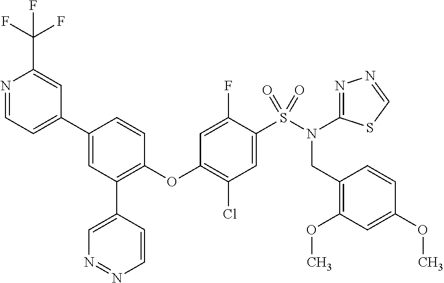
C(C1=CC(C2=CC(C3=CN=NC=C3)=C(OC3=C(Cl)C=C(S(N(C4=NN=CS4)CC4=C(OC)C=C(OC)C=C4)(=O)=O)C(F)=C3)C=C2)=CC=N1)(F)(F)F
